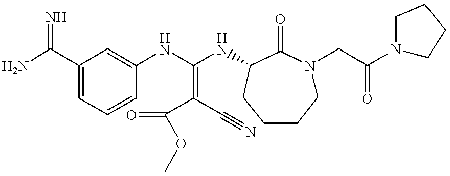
C1(C(N)=N)=CC=CC(NC(NC2C(=O)N(CC(=O)N3CCCC3)CCCC2)=C(C(=O)OC)C#N)=C1
